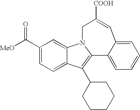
C1(C([MeO])=O)=CC=C2C(=C1)N1C(=C2C2CCCCC2)C2=CC=CC=C2C=C([COOH])C1
